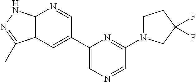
C1=C(C2=CC3=C(N=C2)NN=C3C)N=C(N2CCC(F)(F)C2)C=N1
